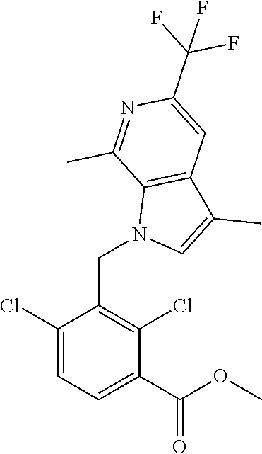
C1(Cl)=CC=C(C(OC)=O)C(Cl)=C1CN1C=C(C)C2=C1C(C)=NC(C(F)(F)F)=C2
